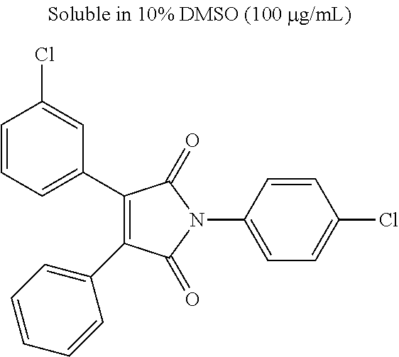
C1(C2=CC=CC(Cl)=C2)=C(C2=CC=CC=C2)C(=O)N(C2=CC=C(Cl)C=C2)C1=O
